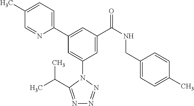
C1(C)=CC=C(C2=CC(C(NCC3=CC=C(C)C=C3)=O)=CC(N3C(C(C)C)=NN=N3)=C2)N=C1
